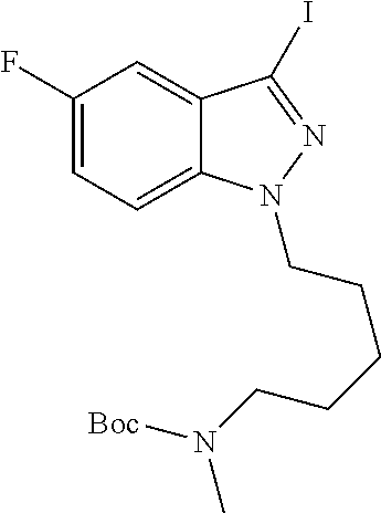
C1(F)=CC=C2C(=C1)C(I)=NN2CCCCCN(C)[Boc]
